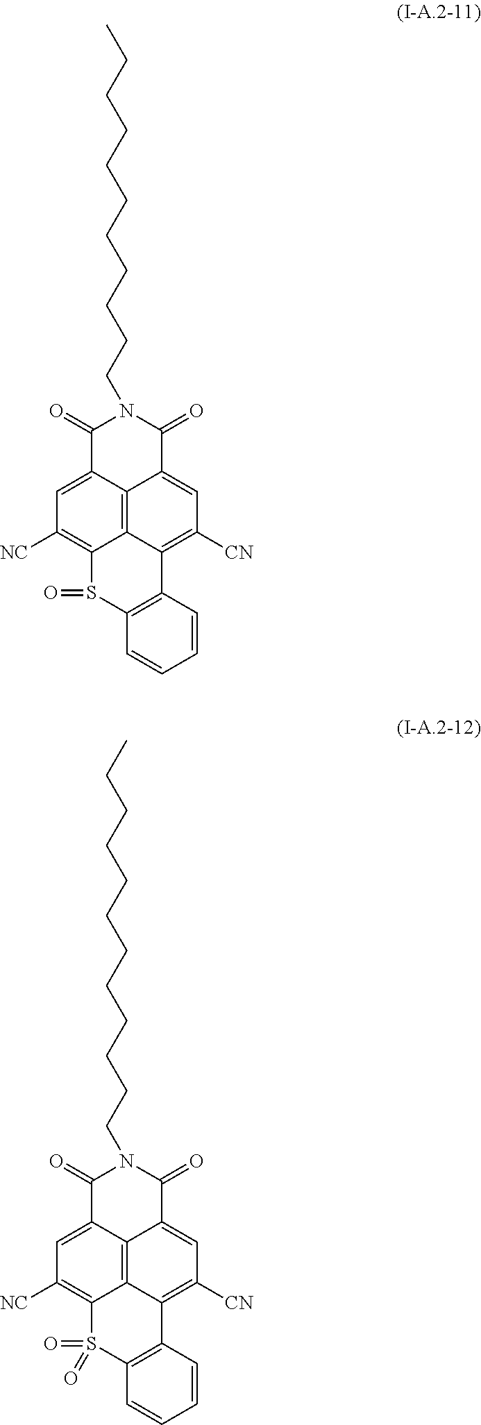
C1=CC2=C(C=C1)S(=O)C1=C([NC])C=C3C4=C1C2=C([CN])C=C4C(=O)N(CCCCCCCCCCC)C3=O.C1=CC2=C(C=C1)S(=O)(=O)C1=C([NC])C=C3C4=C1C2=C([CN])C=C4C(=O)N(CCCCCCCCCCCC)C3=O
